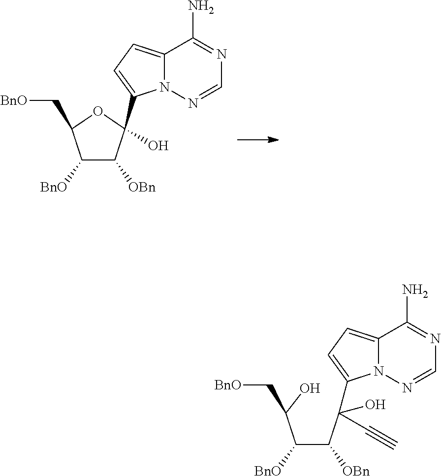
C1([BnO])C([OBn])C(C2=CC=C3N2N=CN=C3N)(O)OC1C[BnO].C(C(C(C1=CC=C2N1N=CN=C2N)(C#C)O)[OBn])(C(C[BnO])O)[BnO]
